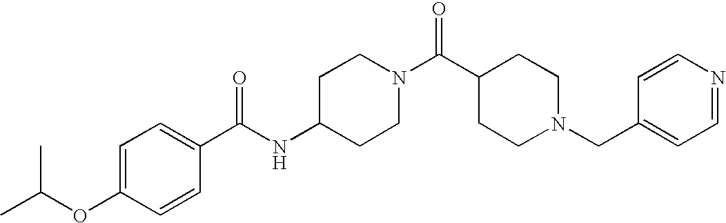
C(NC1CCN(C(C2CCN(CC3=CC=NC=C3)CC2)=O)CC1)(C1=CC=C(OC(C)C)C=C1)=O
